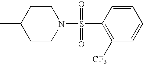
CC1CCN(S(C2=C([CF3])C=CC=C2)(=O)=O)CC1
